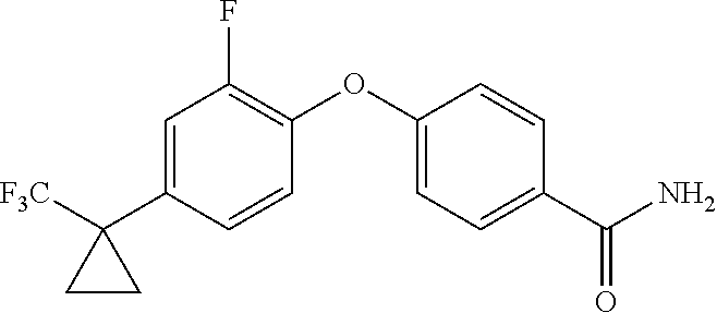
C1=C(C2([F3C])CC2)C=CC(OC2=CC=C(C(N)=O)C=C2)=C1F
